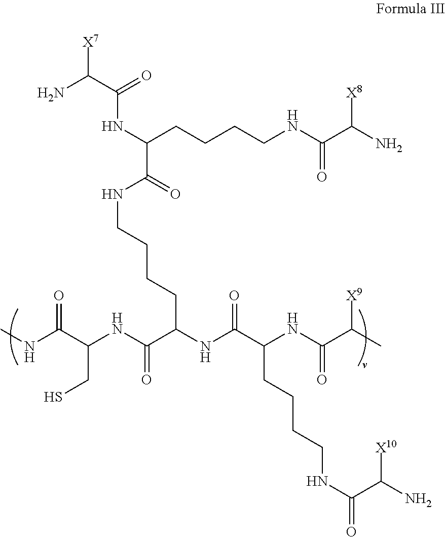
N(C(CCCCNC(C(N)[X8])=O)C(=O)NCCCCC(NC(C(NC(C(C)[X9])=O)CCCCNC(=O)C(N)[X10])=O)C(NC(C(NC)=O)CS)=O)C(C([X7])N)=O
